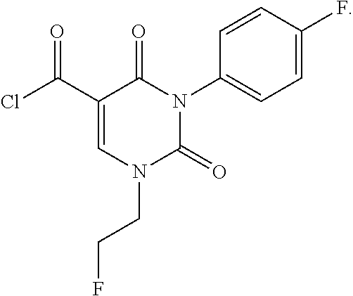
C1=C(F)C=CC(N2C(=O)C(C(Cl)=O)=CN(CCF)C2=O)=C1
